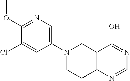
C1(OC)=NC=C(N2CC3=C(N=CN=C3O)CC2)C=C1Cl
